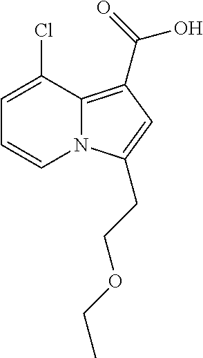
C1=C(Cl)C2=C(C(O)=O)C=C(CCOCC)N2C=C1
